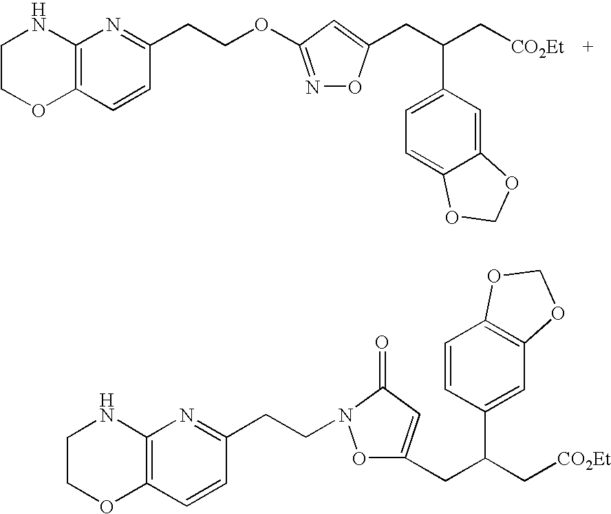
C1COC2=C(N1)N=C(CCOC1=NOC(CC(C[CO2Et])C3=CC=C4C(=C3)OCO4)=C1)C=C2.C12=C(C=CC(CCN3OC(CC(C[CO2Et])C4=CC5=C(C=C4)OCO5)=CC3=O)=N1)OCCN2
